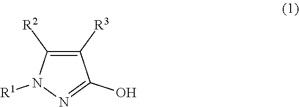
C1([R3])=C([R2])N([R1])N=C1O
